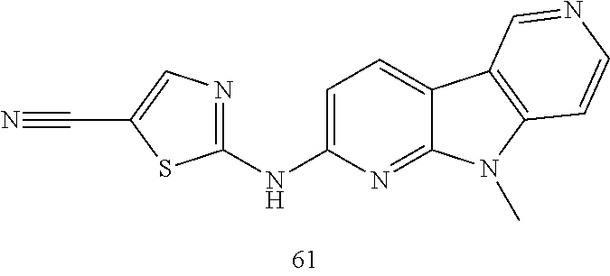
C1(NC2=CC=C3C(=N2)N(C)C2=C3C=NC=C2)=NC=C(C#N)S1
